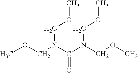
COCN(C(N(COC)COC)=O)COC
